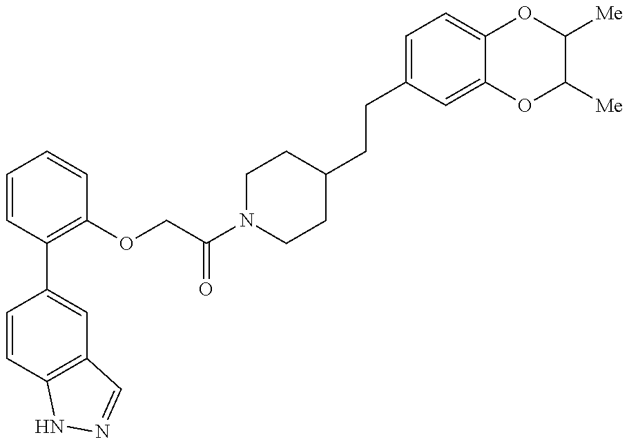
C1=CC2=C(C=C1C1=C(OCC(N3CCC(CCC4=CC=C5C(=C4)OC([Me])C([Me])O5)CC3)=O)C=CC=C1)C=NN2
